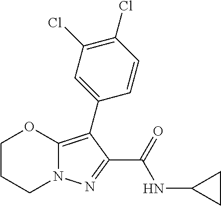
C1CCN2C(=C(C3=CC(Cl)=C(Cl)C=C3)C(C(=O)NC3CC3)=N2)O1
